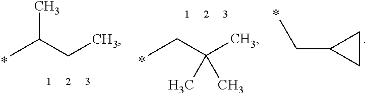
C1(CC)CC1.CC(CC)C.CCC(C)(C)C
